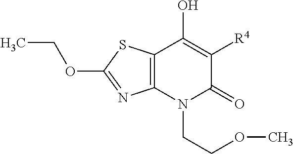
C12=C(N(CCOC)C(=O)C([R4])=C1O)N=C(OCC)S2
